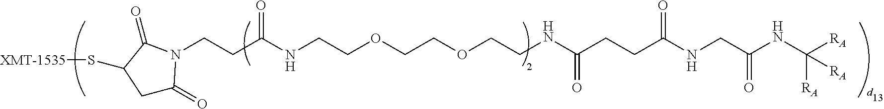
C(CC(NCCOCCOCCNC(CCC(NCC(NC([RA])([RA])[RA])=O)=O)=O)=O)N1C(=O)CC(S[XMT-1535])C1=O
